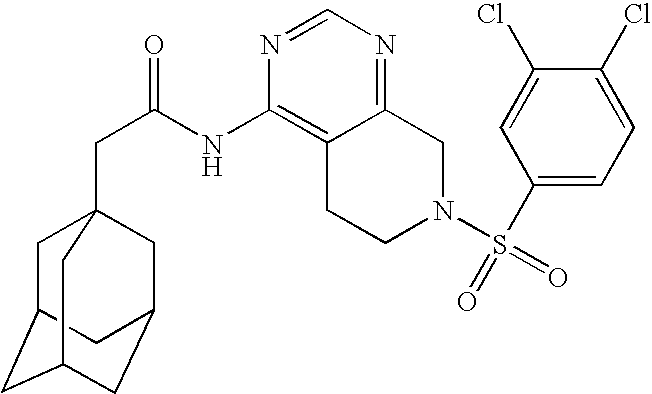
C1C2CC3CC(CC1(CC(=O)NC1=C4C(=NC=N1)CN(S(C1=CC=C(Cl)C(Cl)=C1)(=O)=O)CC4)C3)C2
